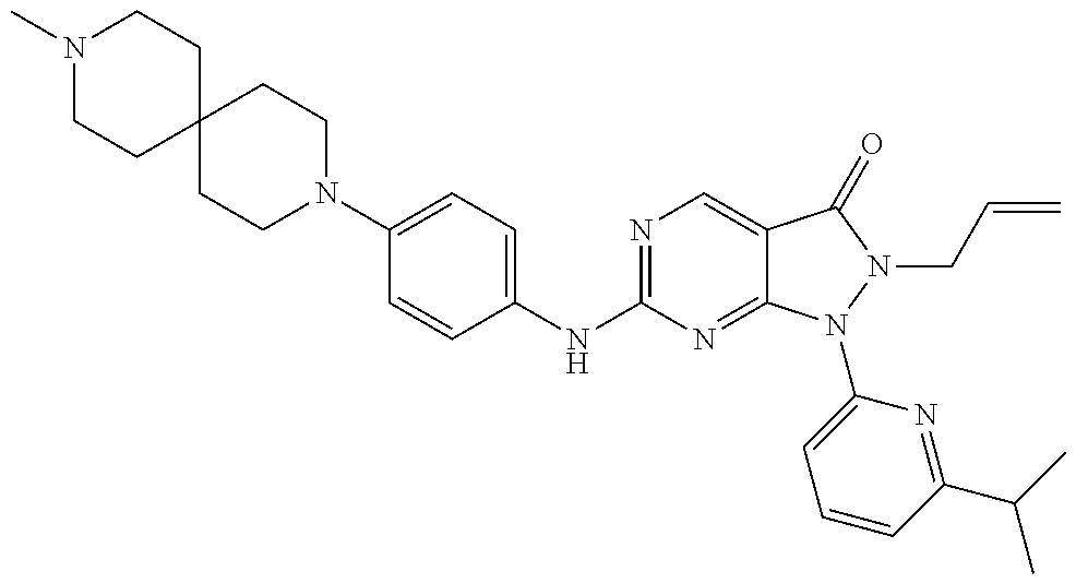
N1(C)CCC2(CC1)CCN(C1=CC=C(NC3=NC=C4C(=N3)N(C3=CC=CC(C(C)C)=N3)N(CC=C)C4=O)C=C1)CC2
